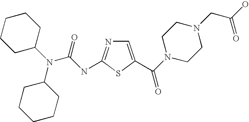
C1=C(C(N2CCN(CC(O)=O)CC2)=O)SC(NC(N(C2CCCCC2)C2CCCCC2)=O)=N1
